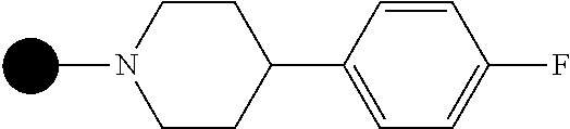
C1CC(C2=CC=C(F)C=C2)CCN1C
